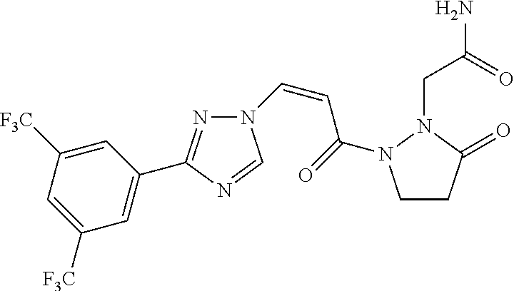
N1=C(C2=CC([F3C])=CC([F3C])=C2)N=CN1C=CC(=O)N1CCC(=O)N1CC(N)=O
